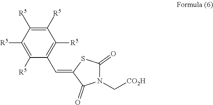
C1([R5])=C([R5])C([R5])=C([R5])C([R5])=C1C=C1C(=O)N(C[CO2H])C(=O)S1
